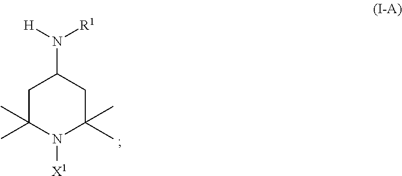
C1C(C)(C)N([X1])C(C)(C)CC1N([H])[R1]
